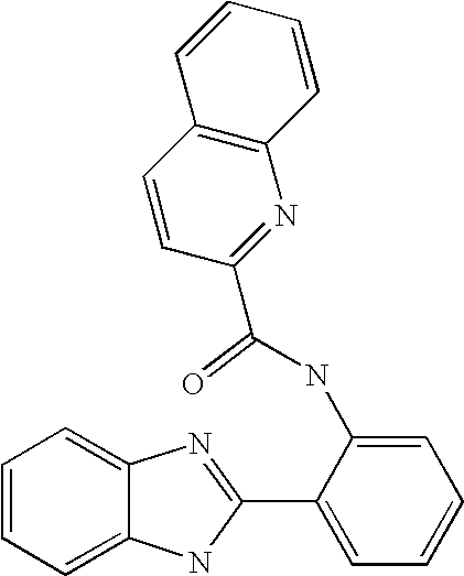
C12=CC=CC=C1N=C(C1=CC=CC=C1NC(C1=NC3=C(C=C1)C=CC=C3)=O)N2
